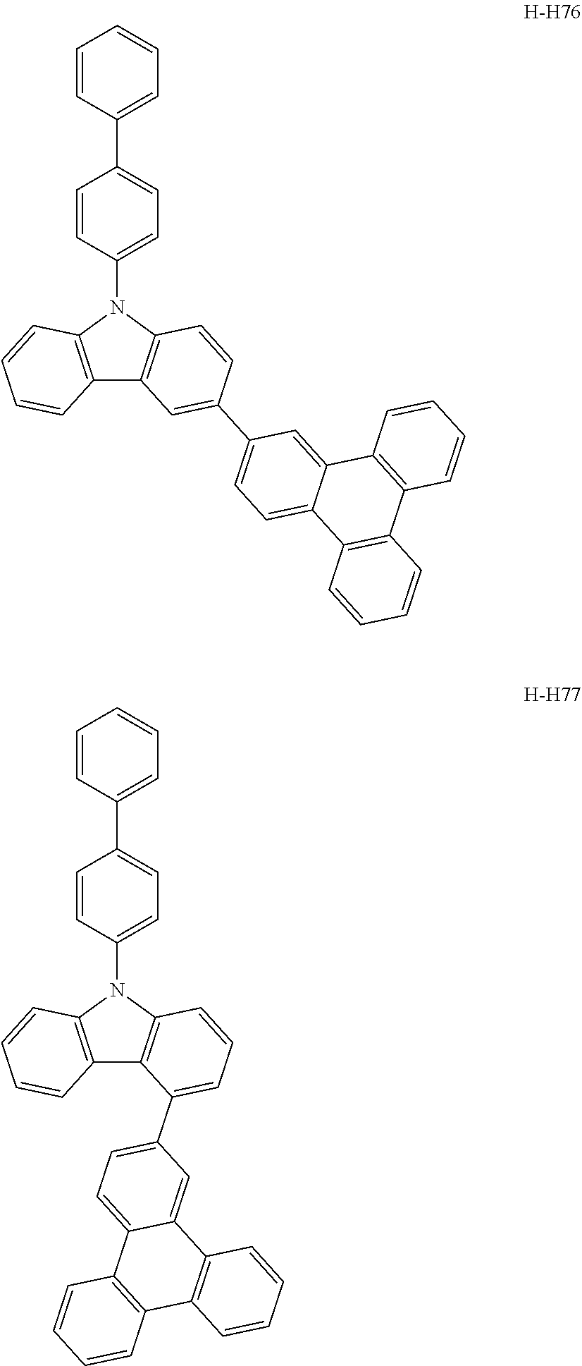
C1(C2=CC=C3C(=C2)C2=C(C4=C3C=CC=C4)C=CC=C2)=CC2=C(N(C3=CC=C(C4=CC=CC=C4)C=C3)C3=C2C=CC=C3)C=C1.C1=C(C2=CC=C3C(=C2)C2=C(C4=C3C=CC=C4)C=CC=C2)C2=C(N(C3=CC=C(C4=CC=CC=C4)C=C3)C3=C2C=CC=C3)C=C1
